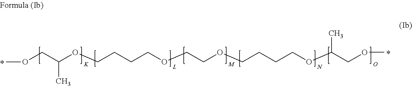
O(CC(OCCCCOCCOCCCCOC(COC)C)C)C
